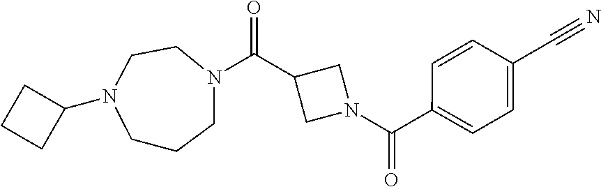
C(C1CN(C(C2=CC=C(C#N)C=C2)=O)C1)(=O)N1CCCN(C2CCC2)CC1
